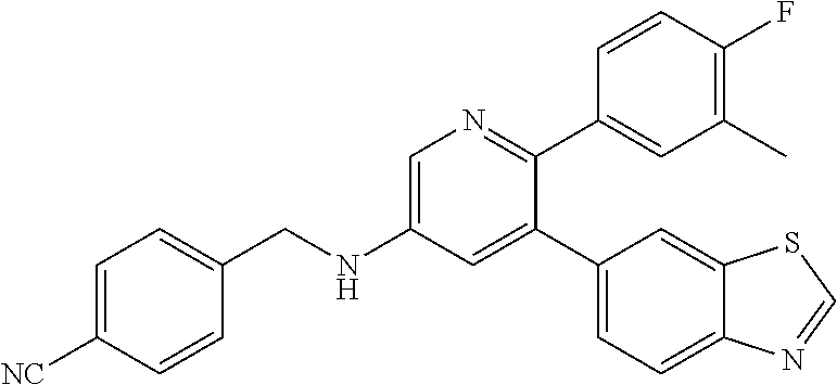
C1=C([NC])C=CC(CNC2=CN=C(C3=CC(C)=C(F)C=C3)C(C3=CC=C4C(=C3)SC=N4)=C2)=C1
